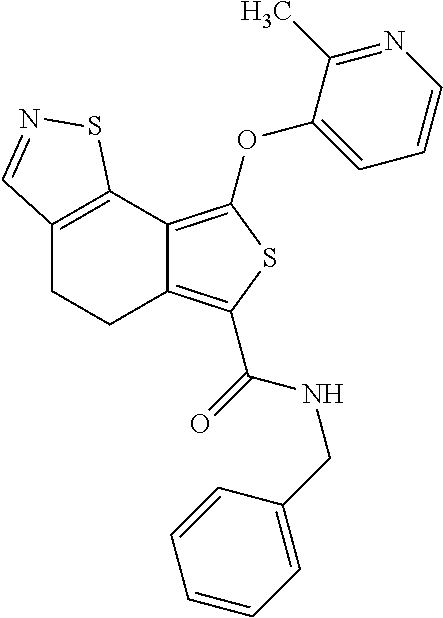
C12=C(C3=C(OC4=CC=CN=C4C)SC(C(=O)NCC4=CC=CC=C4)=C3CC1)SN=C2
